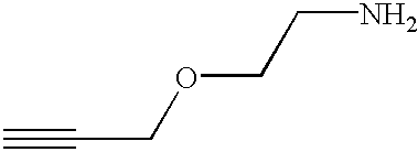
C(COCCN)#C
